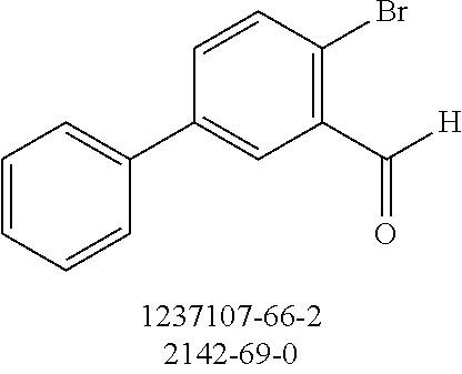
C1=CC(Br)=C(C(=O)[H])C=C1C1=CC=CC=C1
